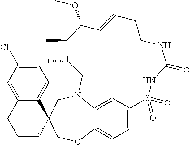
C12=CC=C3C(=C1)N(CC1(CO3)C3=CC=C(Cl)C=C3CCC1)CC1C(CC1)C(OC)C=CCCNC(=O)NS2(=O)=O
